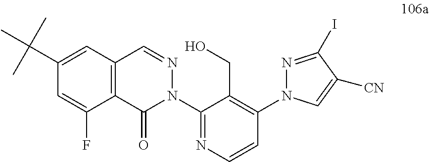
C12=C(C=NN(C3=NC=CC(N4N=C(I)C([CN])=C4)=C3CO)C1=O)C=C(C(C)(C)C)C=C2F
